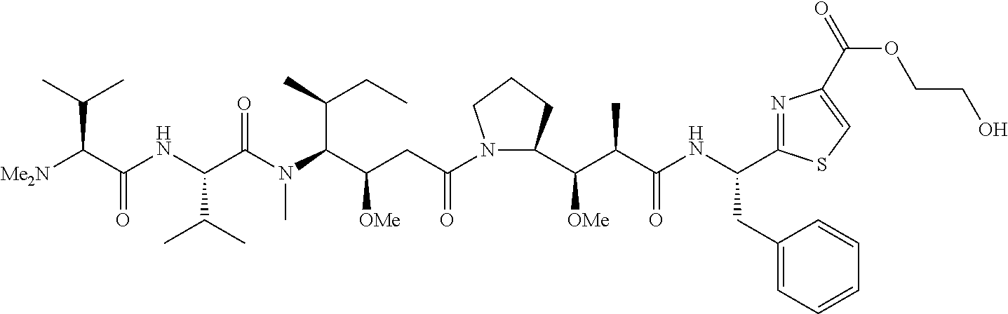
N1(C(CC(C(N(C)C(C(NC(C([Me2N])C(C)C)=O)C(C)C)=O)C(C)CC)[OMe])=O)C(C(C(C(NC(CC2=CC=CC=C2)C2=NC(C(OCCO)=O)=CS2)=O)C)[OMe])CCC1
